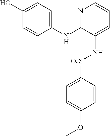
C1(O)=CC=C(NC2=NC=CC=C2N[O2S]C2=CC=C(OC)C=C2)C=C1
